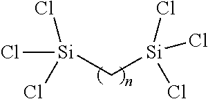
Cl[Si](Cl)(Cl)C[Si](Cl)(Cl)Cl
